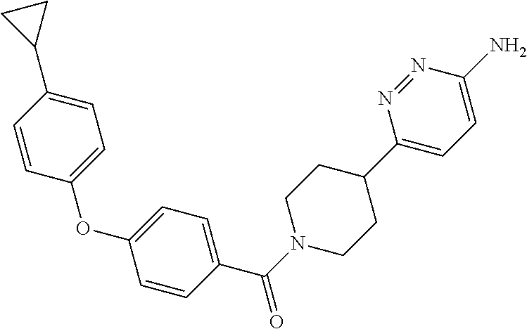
C1=CC(C2CC2)=CC=C1OC1=CC=C(C(N2CCC(C3=CC=C(N)N=N3)CC2)=O)C=C1
